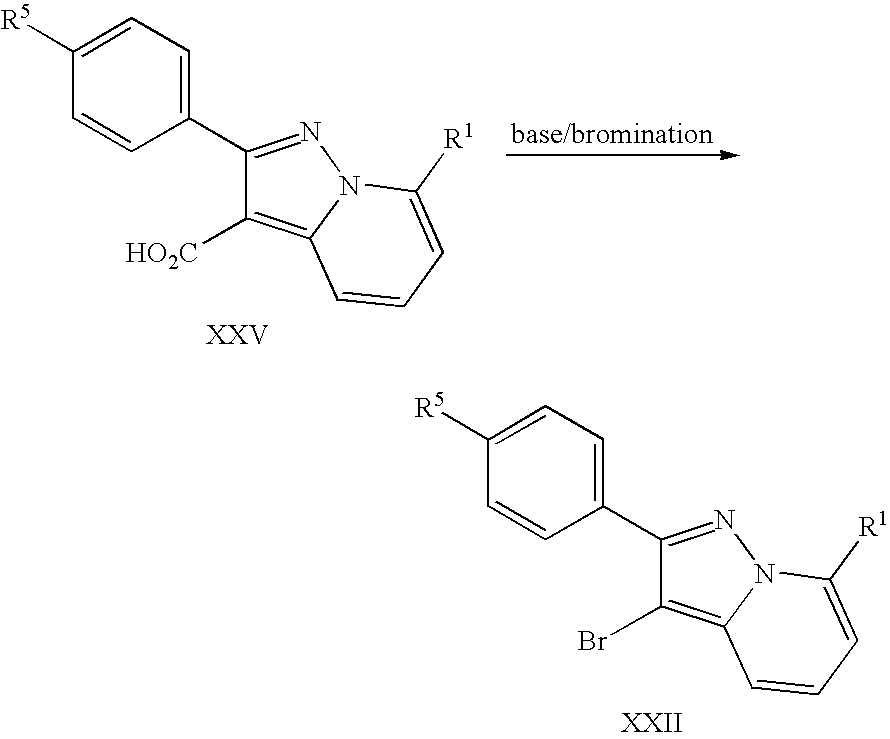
C1([R5])=CC=C(C2=NN3C(=C2[HO2C])C=CC=C3[R1])C=C1.C1([R5])=CC=C(C2=NN3C(=C2Br)C=CC=C3[R1])C=C1
